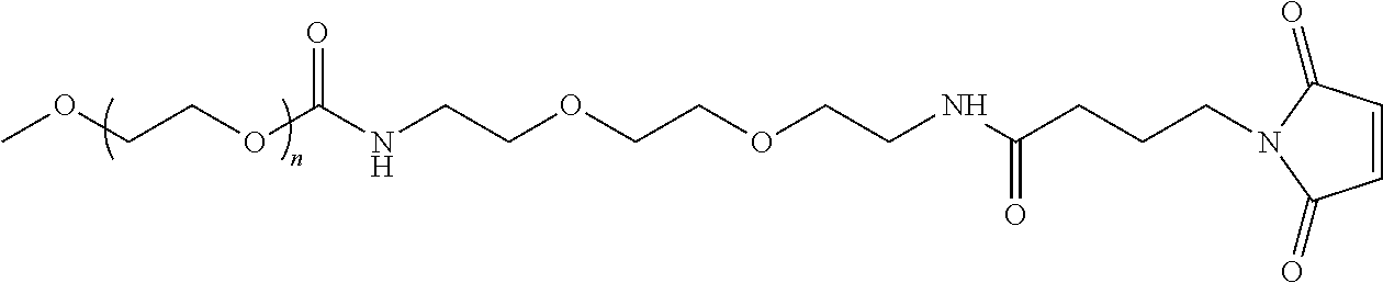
N1(CCCC(NCCOCCOCCNC(OCCOC)=O)=O)C(=O)C=CC1=O
